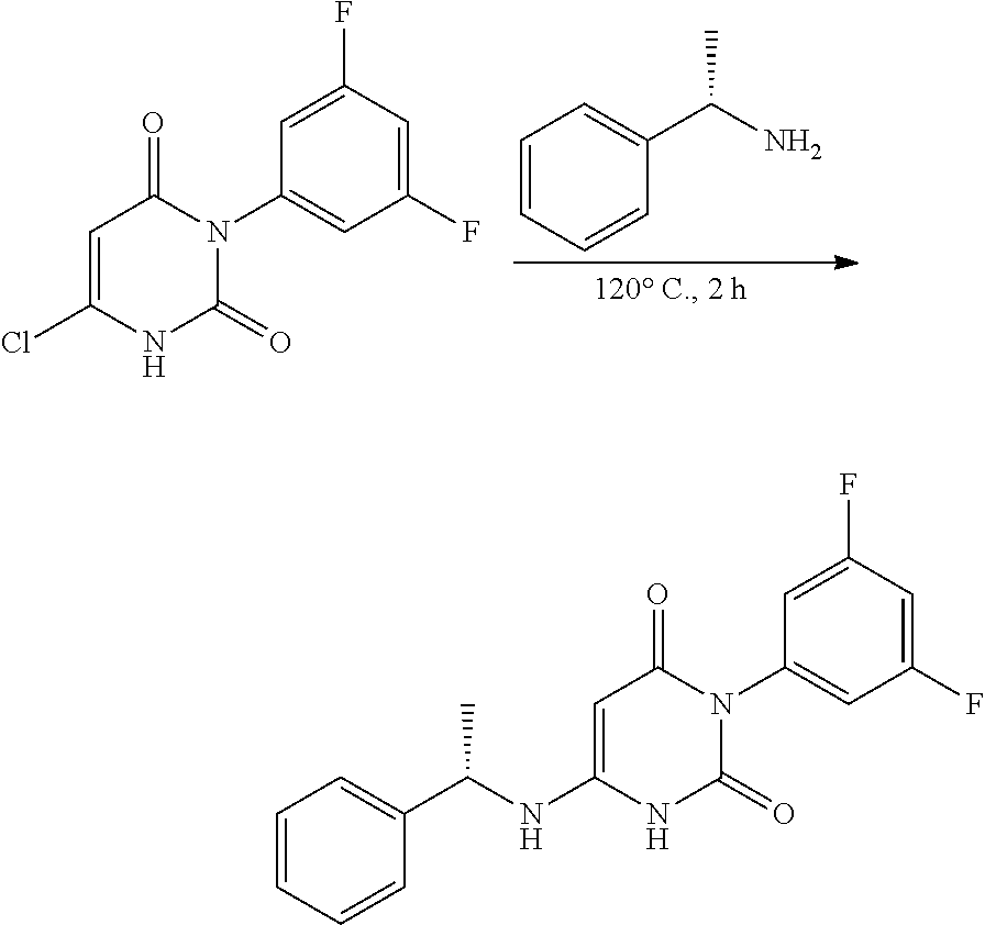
C1=CC=CC(C(C)N)=C1.C1=C(Cl)NC(=O)N(C2=CC(F)=CC(F)=C2)C1=O.C1=C(NC(C)C2=CC=CC=C2)NC(=O)N(C2=CC(F)=CC(F)=C2)C1=O
